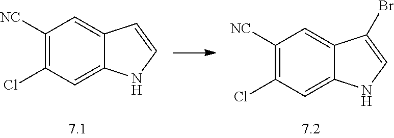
C1([NC])=C(Cl)C=C2C(=C1)C=CN2.C1([NC])=C(Cl)C=C2C(=C1)C(Br)=CN2
